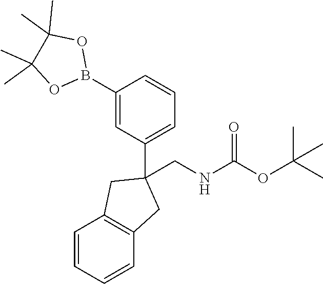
C1(B2OC(C)(C)C(C)(C)O2)=CC(C2(CNC(OC(C)(C)C)=O)CC3=C(C2)C=CC=C3)=CC=C1
